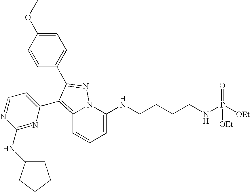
C1=C(NCCCCNP([OEt])(=O)[OEt])N2C(=C(C3=CC=NC(NC4CCCC4)=N3)C(C3=CC=C(OC)C=C3)=N2)C=C1
